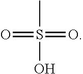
CS(=O)(=O)O
